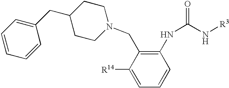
C1([R14])=CC=CC(NC(=O)N[R3])=C1CN1CCC(CC2=CC=CC=C2)CC1
